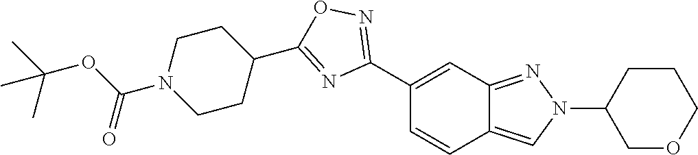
C1(C2=NOC(C3CCN(C(OC(C)(C)C)=O)CC3)=N2)=CC2=NN(C3COCCC3)C=C2C=C1
